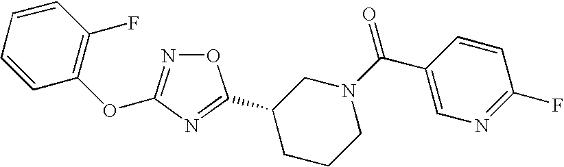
O1N=C(OC2=C(F)C=CC=C2)N=C1C1CCCN(C(=O)C2=CN=C(F)C=C2)C1
